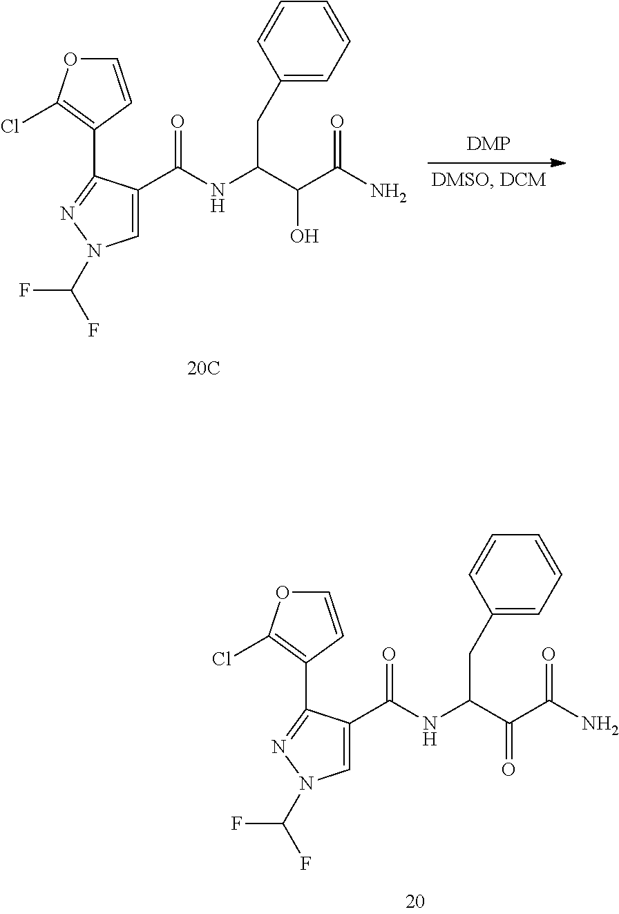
C1=C(C(NC(C(C(N)=O)O)CC2=CC=CC=C2)=O)C(C2=C(Cl)OC=C2)=NN1C(F)F.C1=C(C(NC(C(C(N)=O)=O)CC2=CC=CC=C2)=O)C(C2=C(Cl)OC=C2)=NN1C(F)F
